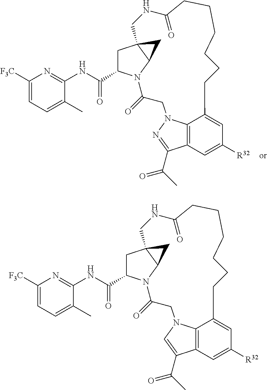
C12=C3C=C([R32])C=C1CCCCCCC(=O)NCC14CC(C(NC5=NC([F3C])=CC=C5C)=O)N(C(=O)CN2N=C3C(C)=O)C1C4.C12=C3C=C([R32])C=C1CCCCCCC(=O)NCC14CC(C(NC5=NC([F3C])=CC=C5C)=O)N(C(=O)CN2C=C3C(C)=O)C1C4
